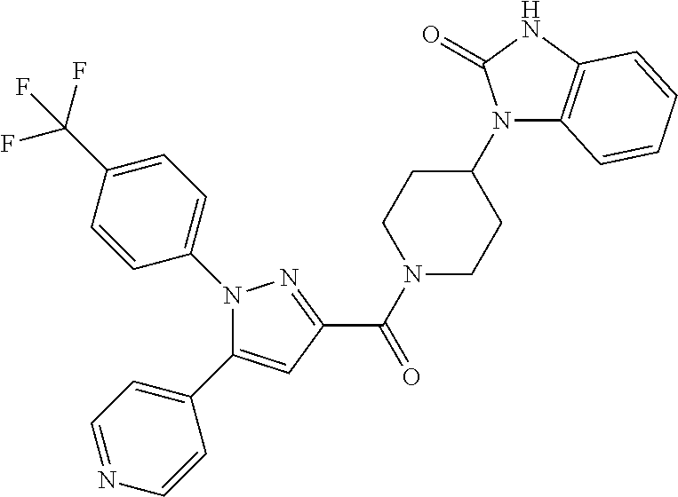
N1(C2=CC=C(C(F)(F)F)C=C2)C(C2=CC=NC=C2)=CC(C(=O)N2CCC(N3C4=C(NC3=O)C=CC=C4)CC2)=N1
